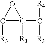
C1([R3])C(C([R4])[R3])([R3])O1
